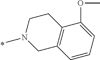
N1(C)CC2=C(CC1)C(OC)=CC=C2
